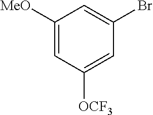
C1([MeO])=CC([OCF3])=CC(Br)=C1
